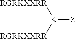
[RGRKXXRR][K]([Z])[RGRKXXRR]
